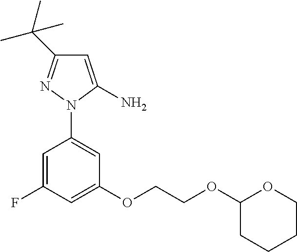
C1=C(F)C=C(OCCOC2CCCCO2)C=C1N1C(N)=CC(C(C)(C)C)=N1
